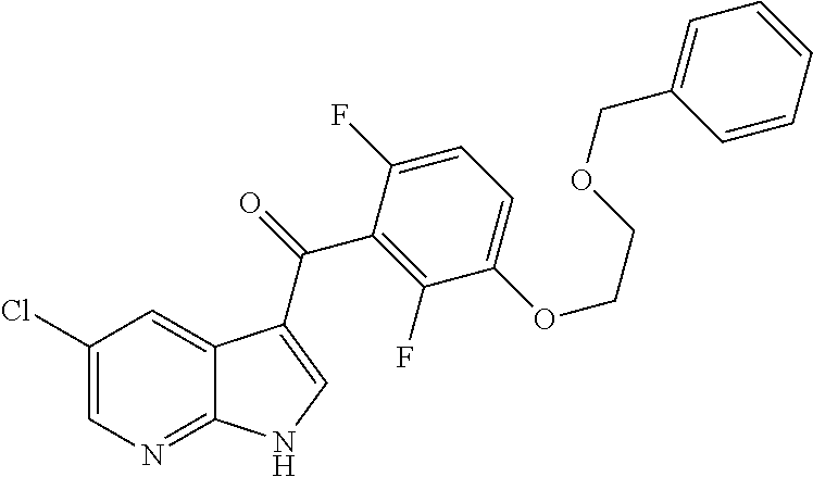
C1(Cl)=CN=C2C(=C1)C(C(=O)C1=C(F)C(OCCOCC3=CC=CC=C3)=CC=C1F)=CN2
